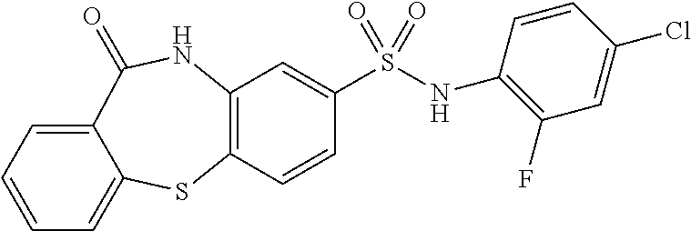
C12=C(C=CC(S(=O)(=O)NC3=C(F)C=C(Cl)C=C3)=C1)SC1=CC=CC=C1C(=O)N2
